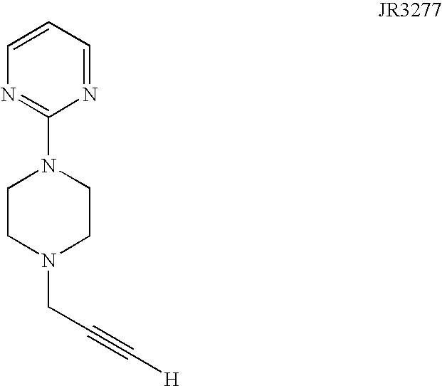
C1CN(CC#C[H])CCN1C1=NC=CC=N1
